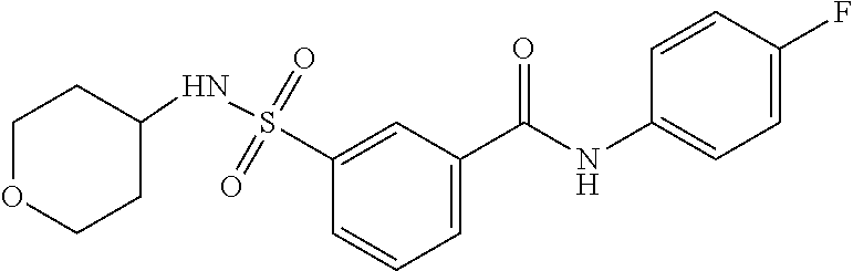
C1=C(C(NC2=CC=C(F)C=C2)=O)C=C(S(=O)(=O)NC2CCOCC2)C=C1
